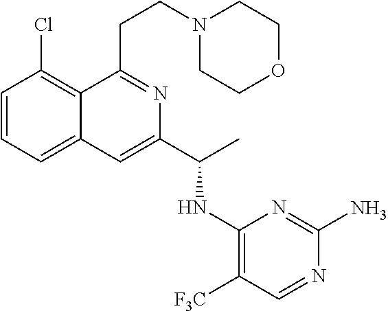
C1=CC=C2C(=C1Cl)C(CCN1CCOCC1)=NC(C(NC1=C([F3C])C=NC(N)=N1)C)=C2
